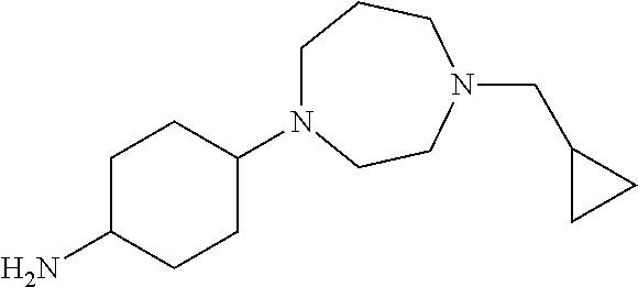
C1C(N)CCC(N2CCCN(CC3CC3)CC2)C1
